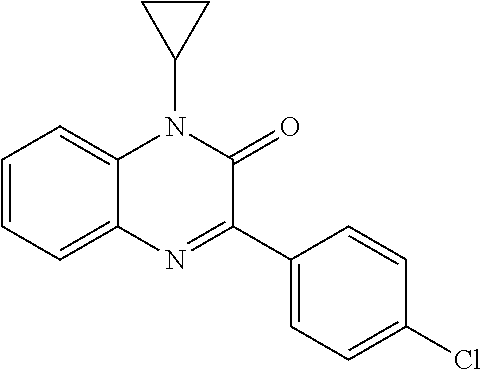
C1=CC=C2C(=C1)N(C1CC1)C(=O)C(C1=CC=C(Cl)C=C1)=N2
